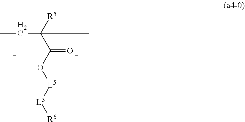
CCC(C)(C(O[L5][L3][R6])=O)[R5]
